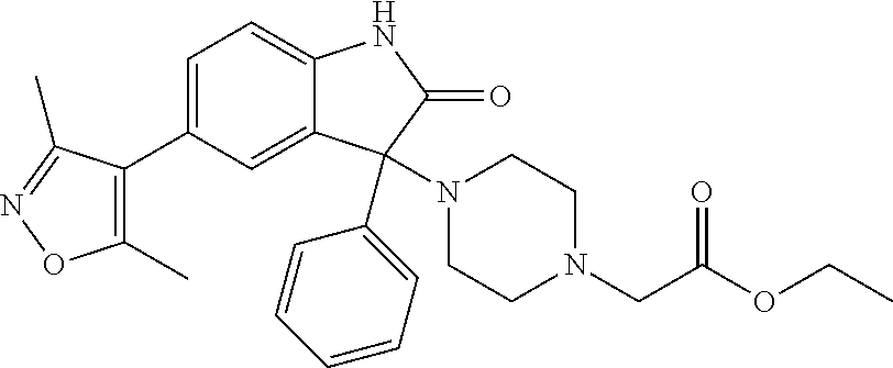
C1=C(C2=C(C)ON=C2C)C=C2C(=C1)NC(=O)C2(N1CCN(CC(OCC)=O)CC1)C1=CC=CC=C1
